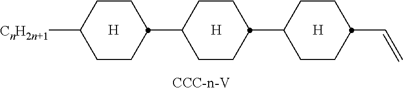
[H].[H].C1CC(C2CCC(C=C)CC2)CCC1C1CCC([CnH2n+1])CC1.[H]
